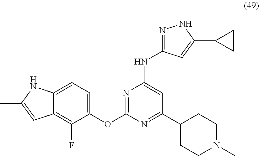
N1=C(OC2=CC=C3C(=C2F)C=C(C)N3)N=C(C2=CCN(C)CC2)C=C1NC1=NNC(C2CC2)=C1
